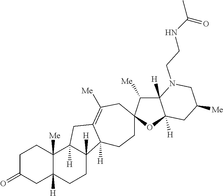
C1C(=O)CC2([H])C([Me])(C1)C1([H])C([H])(CC2)C2([H])C(=C([Me])CC3(CC2)C([Me])C2([H])C([H])(O3)CC([Me])CN2CCNC(C)=O)C1
